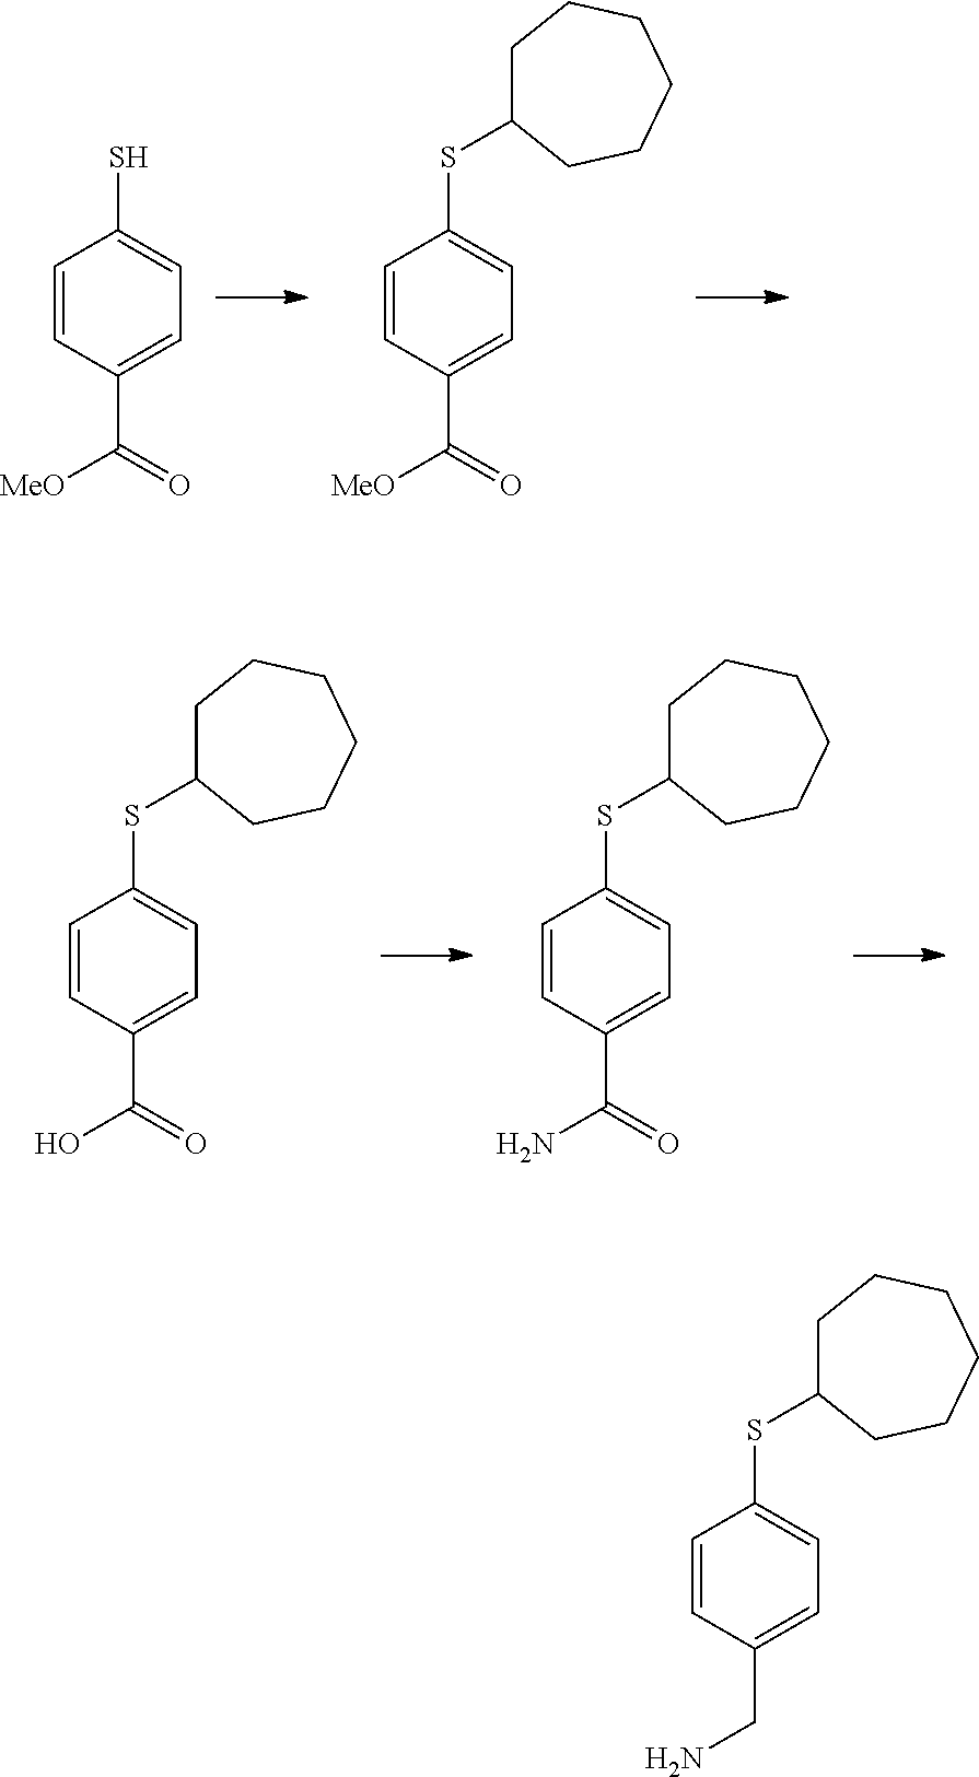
C1=CC(C(=O)[MeO])=CC=C1S.C1=CC(C(=O)[MeO])=CC=C1SC1CCCCCC1.C1=CC(C(=O)O)=CC=C1SC1CCCCCC1.C1=CC(C(=O)N)=CC=C1SC1CCCCCC1.C1=CC(CN)=CC=C1SC1CCCCCC1
